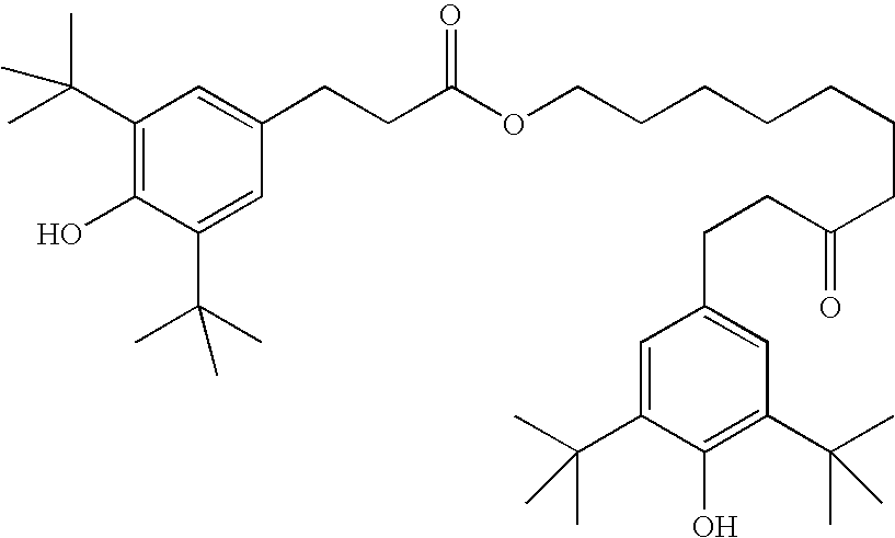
C1(C(C)(C)C)=C(O)C(C(C)(C)C)=CC(CCC(OCCCCCCCC(CCC2=CC(C(C)(C)C)=C(O)C(C(C)(C)C)=C2)=O)=O)=C1
